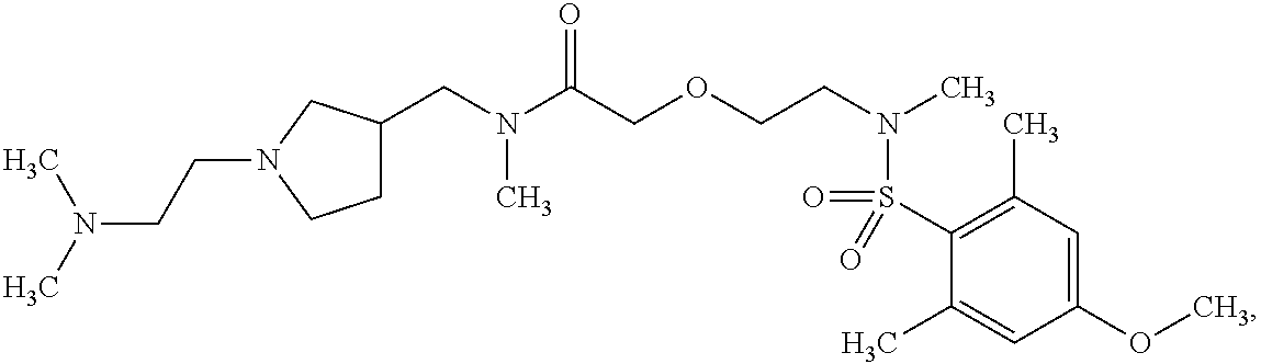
C(N(C(COCCN(C)S(=O)(C1=C(C)C=C(OC)C=C1C)=O)=O)C)C1CCN(CCN(C)C)C1
